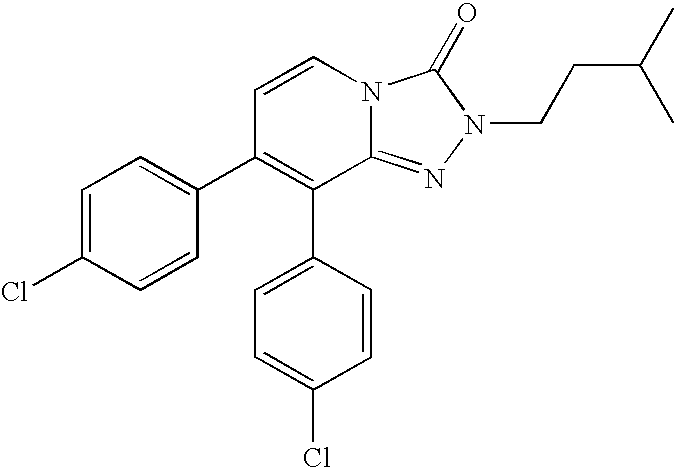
C1=C(Cl)C=CC(C2=C(C3=CC=C(Cl)C=C3)C3=NN(CCC(C)C)C(=O)N3C=C2)=C1
